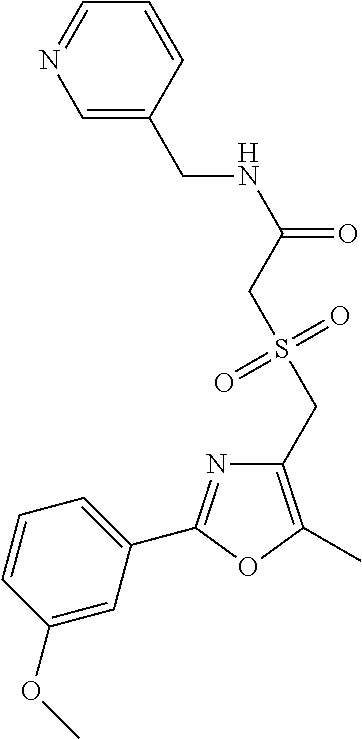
C1=CC(OC)=CC(C2=NC(CS(CC(NCC3=CN=CC=C3)=O)(=O)=O)=C(C)O2)=C1
